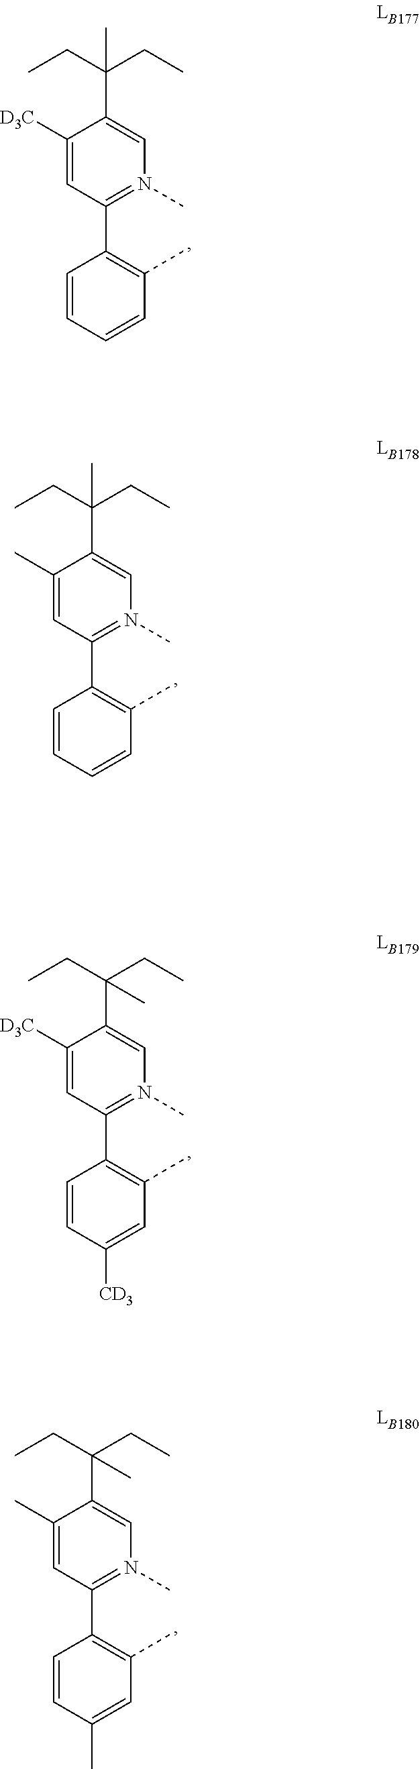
C1([D3C])=CC(C2=C(C)C=CC=C2)=N(C)C=C1C(CC)(CC)C.C1(C)=CC(C2=C(C)C=CC=C2)=N(C)C=C1C(CC)(CC)C.C1([D3C])=CC(C2=C(C)C=C([CD3])C=C2)=N(C)C=C1C(CC)(CC)C.C1(C)=CC(C2=C(C)C=C(C)C=C2)=N(C)C=C1C(CC)(CC)C
